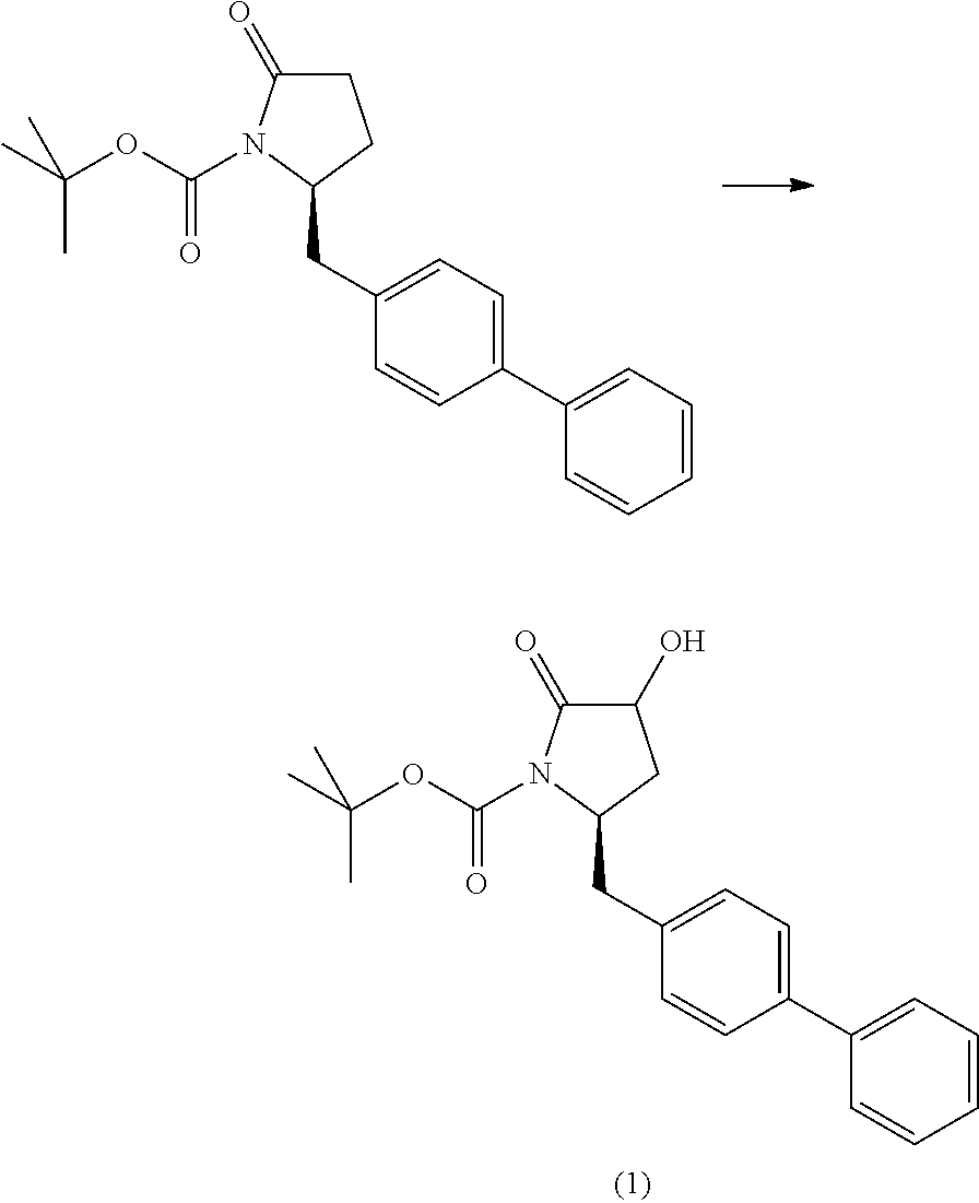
C1(O)C(=O)N(C(OC(C)(C)C)=O)C(CC2=CC=C(C3=CC=CC=C3)C=C2)C1.C1C(=O)N(C(OC(C)(C)C)=O)C(CC2=CC=C(C3=CC=CC=C3)C=C2)C1
